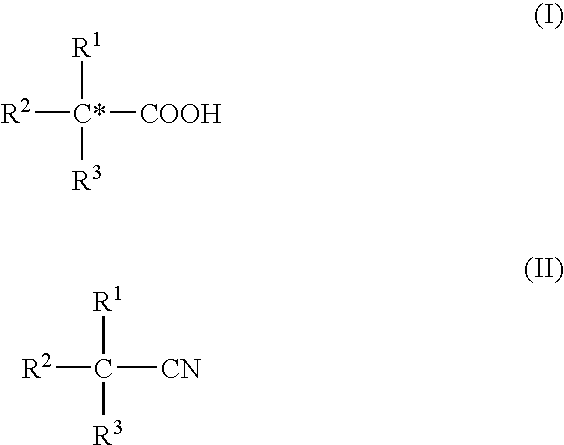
[R2][C*]([R1])([R3])[COOH].[R2]C([R1])([R3])[CN]
